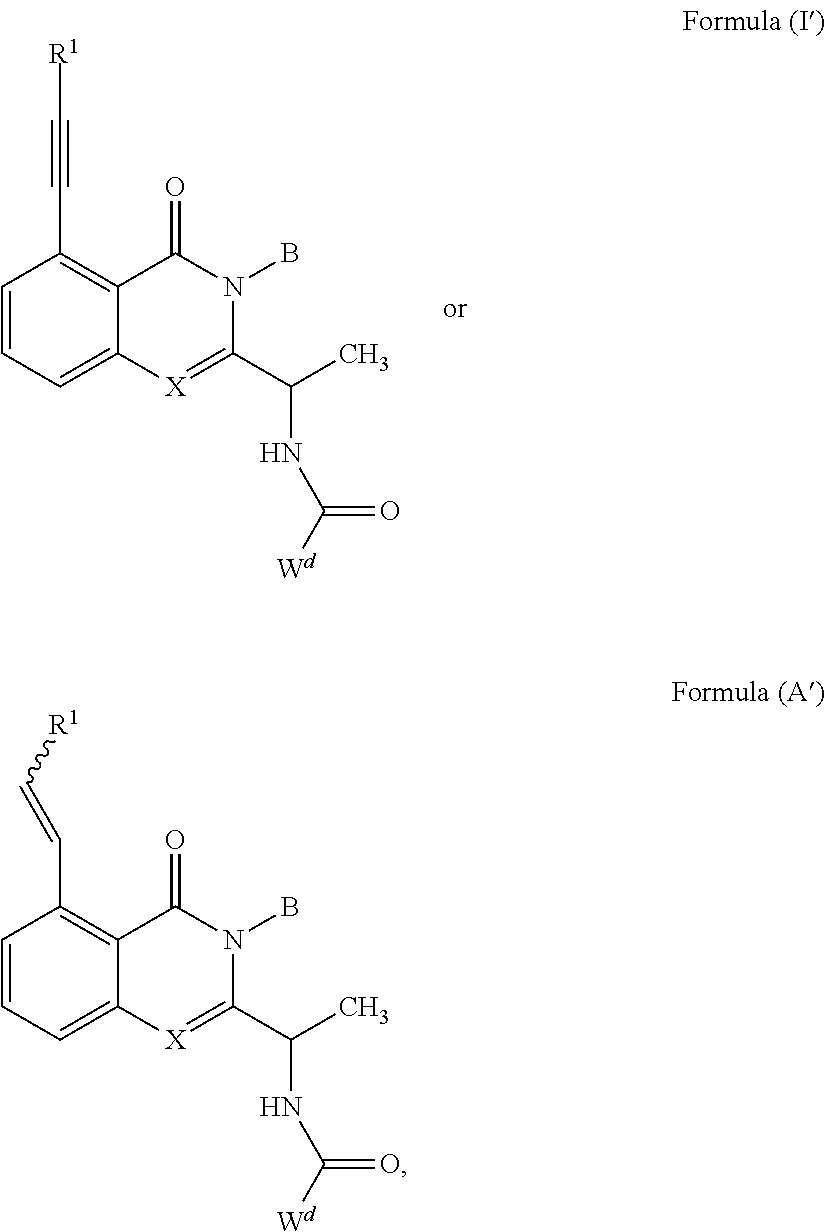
C1=C2C(=C(C#C[R1])C=C1)C(=O)N(B)C(C(NC([Wd])=O)C)=[X]2.C1=C2C(=C(C=C[R1])C=C1)C(=O)N(B)C(C(NC([Wd])=O)C)=[X]2
